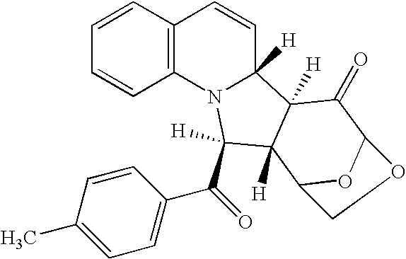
C12=C(C=CC=C1)C=CC1([H])N2C(C(=O)C2=CC=C(C)C=C2)([H])C2([H])C1([H])C(=O)C1OC2CO1
